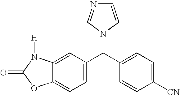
C12=CC=C(C(C3=CC=C([CN])C=C3)N3C=NC=C3)C=C1N([H])C(=O)O2
